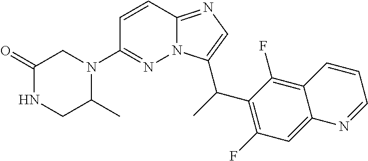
C1=CC2=NC=C(C(C)C3=C(F)C=C4C(=C3F)C=CC=N4)N2N=C1N1CC(=O)NCC1C
